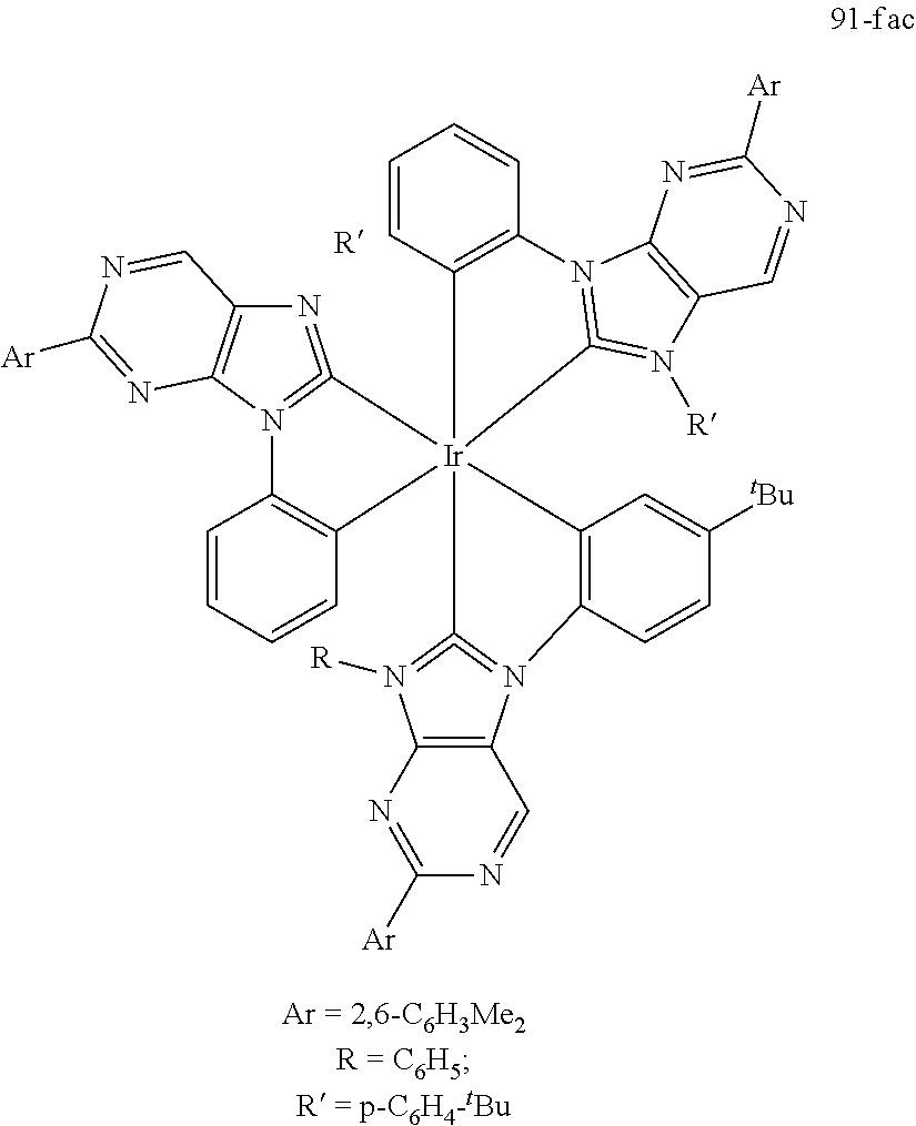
C1=CC=CC2=C1N1=C(=NC3=C1N=C([Ar])N=C3)[Ir]213(C2=C(C=CC=C2)N2=C1=N([R])C1=C2N=C([Ar])N=C1)C1=N([R])C2=C(N=1C1=C3C=C([tBu])C=C1)C=NC([Ar])=N2.[R]
